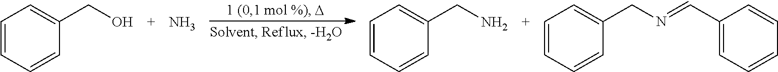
C1=CC=CC(CO)=C1.N.C1=CC=CC(CN)=C1.C1=CC=CC(CN=CC2=CC=CC=C2)=C1
